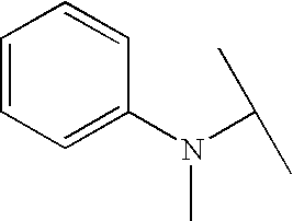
C1=CC=C(N(C(C)C)C)C=C1
